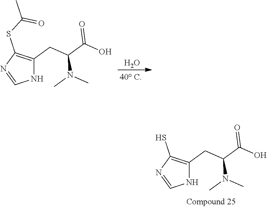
N1C(CC(C(O)=O)N(C)C)=C(S)N=C1.N1C(CC(C(O)=O)N(C)C)=C(SC(C)=O)N=C1.O
